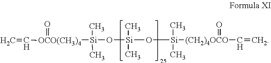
O([Si](C)(C)O[Si](C)(C)[(CH2)4OCO](C=C)=O)[Si](C)(C)[OCO(CH3)4]([CH]=C)=O
